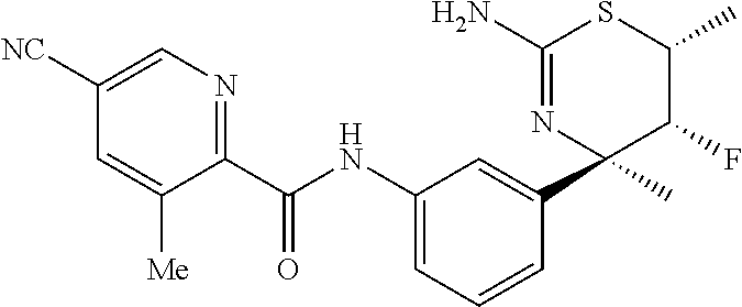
C1(C(NC2=CC=CC(C3(C)C(F)C(C)SC(N)=N3)=C2)=O)=NC=C([NC])C=C1[Me]
